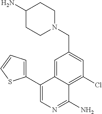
N1(CC2=CC(Cl)=C3C(=C2)C(C2=CC=CS2)=CN=C3N)CCC(N)CC1
